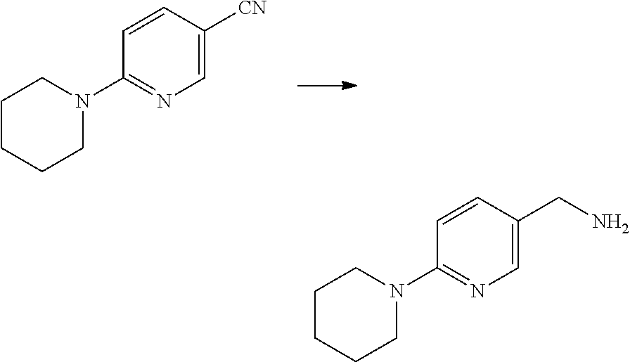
C1CCCN(C2=NC=C([CN])C=C2)C1.C1CCCN(C2=NC=C(CN)C=C2)C1
